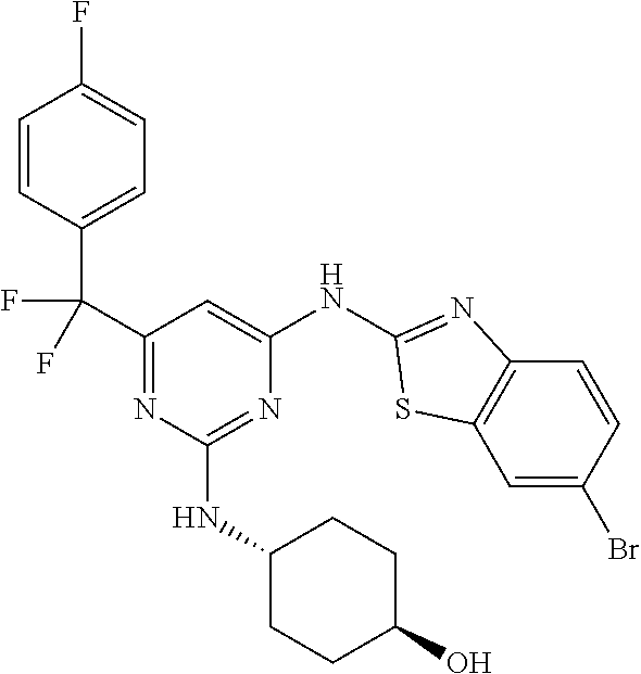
C1=C(Br)C=CC2=C1SC(NC1=CC(C(C3=CC=C(F)C=C3)(F)F)=NC(NC3CCC(O)CC3)=N1)=N2
